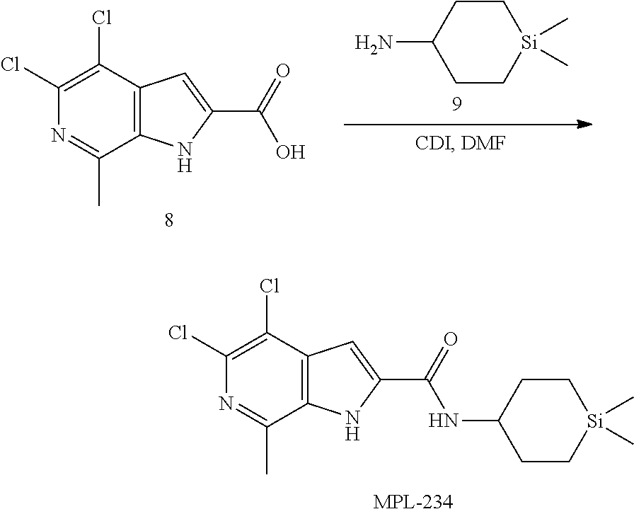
C1=C(C(=O)O)NC2=C1C(Cl)=C(Cl)N=C2C.NC1CC[Si](C)(C)CC1.N(C1CC[Si](C)(C)CC1)C(C1=CC2=C(N1)C(C)=NC(Cl)=C2Cl)=O
